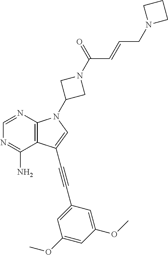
C1=NC2=C(C(N)=N1)C(C#CC1=CC(OC)=CC(OC)=C1)=CN2C1CN(C(=O)C=CCN2CCC2)C1
